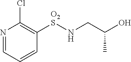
N1=CC=CC([O2S]NCC(O)C)=C1Cl
